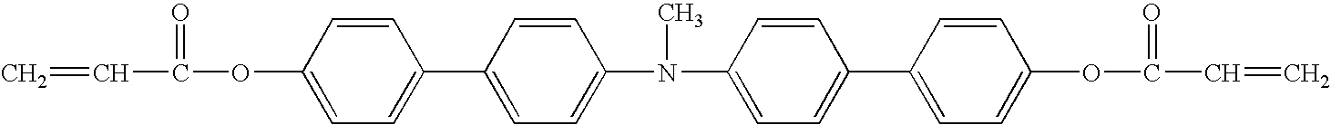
C=CC(=O)OC1=CC=C(C2=CC=C(N(C)C3=CC=C(C4=CC=C(OC(=O)C=C)C=C4)C=C3)C=C2)C=C1
